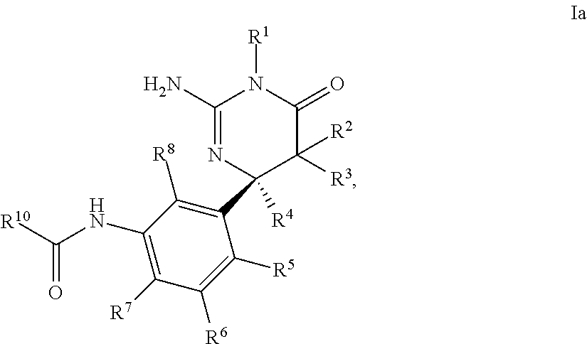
C1(N)=NC(C2=C([R8])C(NC([R10])=O)=C([R7])C([R6])=C2[R5])([R4])C([R3])([R2])C(=O)N1[R1]
